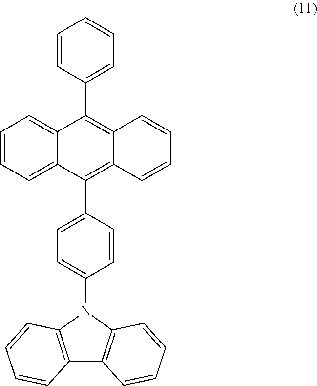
C1=CC(C2=C3C(=C(C4=CC=C(N5C6=C(C7=C5C=CC=C7)C=CC=C6)C=C4)C4=CC=CC=C42)C=CC=C3)=CC=C1
